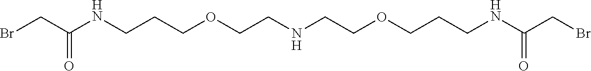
C(C(NCCCOCCNCCOCCCNC(CBr)=O)=O)Br
